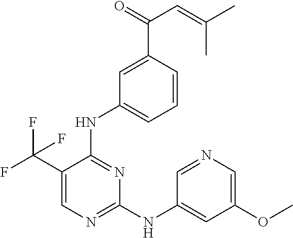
N(C1=NC=C(C(F)(F)F)C(NC2=CC=CC(C(C=C(C)C)=O)=C2)=N1)C1=CC(OC)=CN=C1
